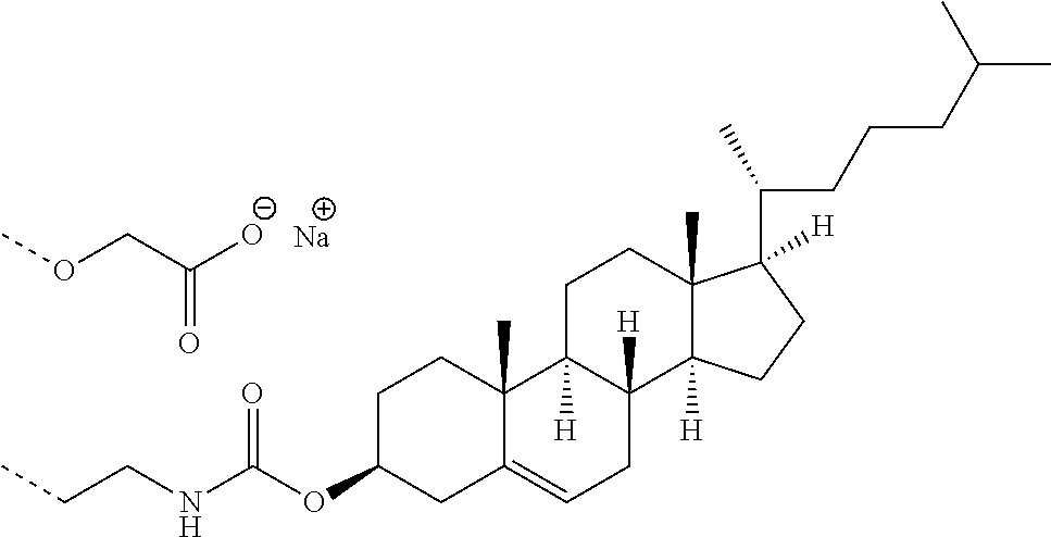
COCC([O-])=O.[Na].CCCNC(OC1CC2=CCC3([H])C([H])(C2(C)CC1)CCC1(C)C3([H])CCC1(C(CCCC(C)C)C)[H])=O
